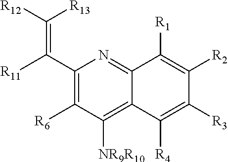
C1(C(=C([R13])[R12])[R11])=C([R6])C([NR9R10])=C2C(=N1)C([R1])=C([R2])C([R3])=C2[R4]
